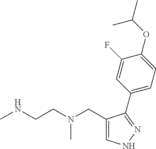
C1=C(CN(CCNC)C)C(C2=CC=C(OC(C)C)C(F)=C2)=NN1
